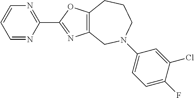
C1=NC(C2=NC3=C(O2)CCCN(C2=CC=C(F)C(Cl)=C2)C3)=NC=C1
